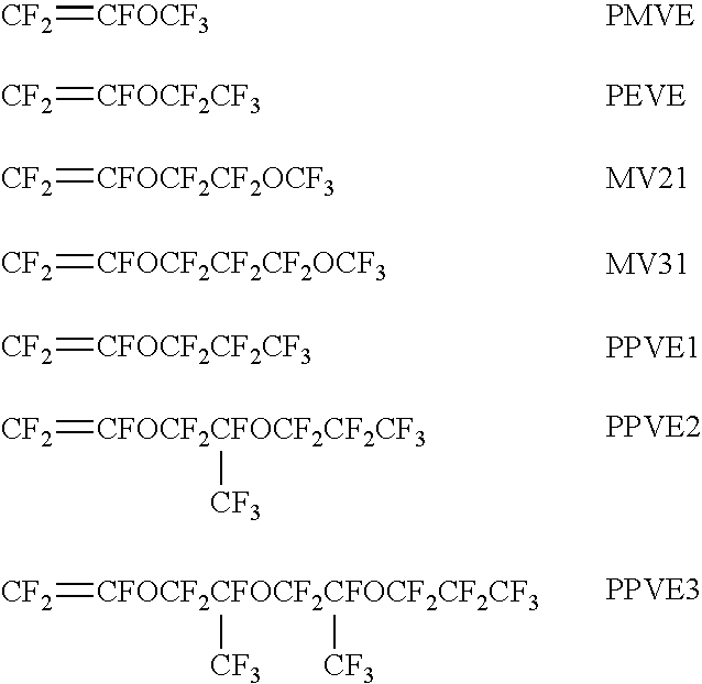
[CF2]=[CFOCF3].[CF2]=[CFOCF2CF3].[CF2]=[CFOCF2CF2OCF3].[CF2]=[CFOCF2CF2CF2OCF3].[CF2]=[CFOCF2CF2CF3].[CF2]=[CFOCF2CFOCF2CF2CF3][CF3].[CF2]=[CFOCF2CFOCF2CFOCF2CF2CF3]([CF3])[CF3]
